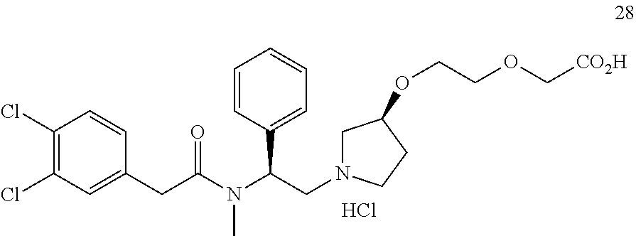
C1(Cl)=C(Cl)C=C(CC(N(C(CN2CC(OCCOC[CO2H])CC2)C2=CC=CC=C2)C)=O)C=C1.Cl
